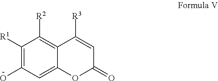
C1(O)=C([R1])C([R2])=C2C([R3])=CC(=O)OC2=C1
